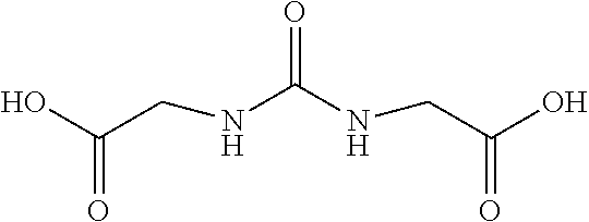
N(CC(O)=O)C(NCC(O)=O)=O
